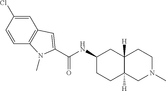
C1(C(NC2CCC3([H])C([H])(C2)CCN(C)C3)=O)=CC2=C(N1C)C=CC(Cl)=C2
